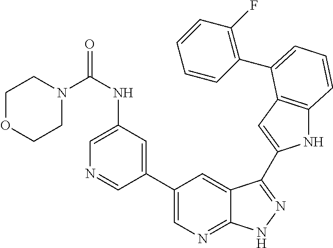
C1(C2=CN=C3C(=C2)C(C2=CC4=C(N2)C=CC=C4C2=C(F)C=CC=C2)=NN3)=CC(NC(N2CCOCC2)=O)=CN=C1
